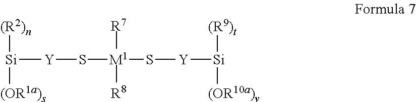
[Si]([Y]S[M1]([R8])([R7])S[Y][Si]([(R9)t])[(OR10a)v])([(R2)n])[(OR1a)s]
